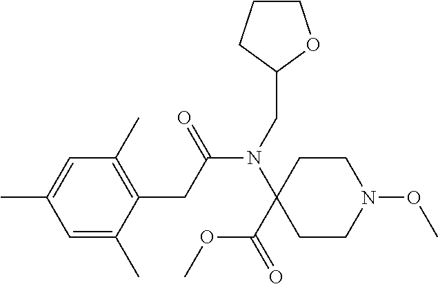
C1=C(C)C(CC(N(CC2CCCO2)C2(C(=O)OC)CCN(OC)CC2)=O)=C(C)C=C1C
